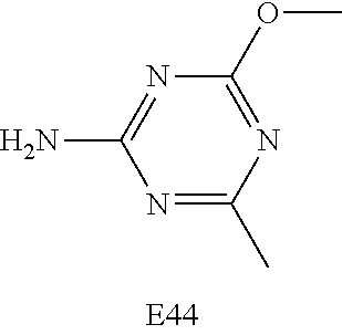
C1(OC)=NC(C)=NC(N)=N1
